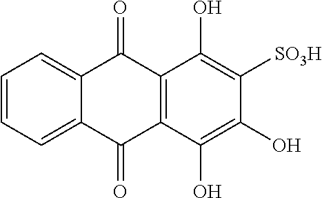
C1=CC=C2C(=C1)C(=O)C1=C(C2=O)C(O)=C(O)C([SO3H])=C1O
